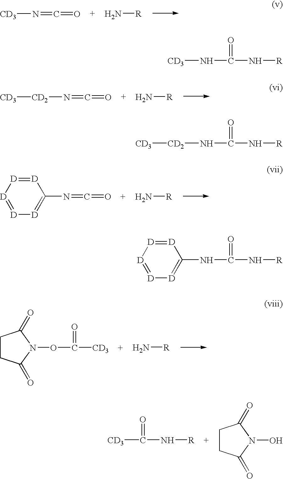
[CD3]N=C=O.N[R].[CD3][CD2]N=C=O.N[R].[D]1=[D][D]=[D][D]=C1N=C=O.N[R].C1CC(=O)N(OC([CD3])=O)C1=O.N[R].[CD3]C(N[R])=O.C1CC(=O)N(O)C1=O.[CD3]NC(N[R])=O.[CD2](NC(N[R])=O)[CD3].[D]1=[D][D]=[D][D]=C1NC(N[R])=O
